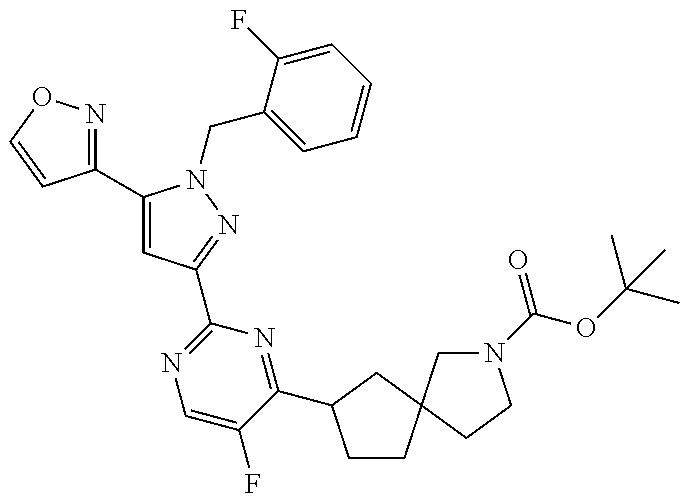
C1(C2=CC(C3=NC=C(F)C(C4CCC5(C4)CN(C(=O)OC(C)(C)C)CC5)=N3)=NN2CC2=CC=CC=C2F)=NOC=C1
